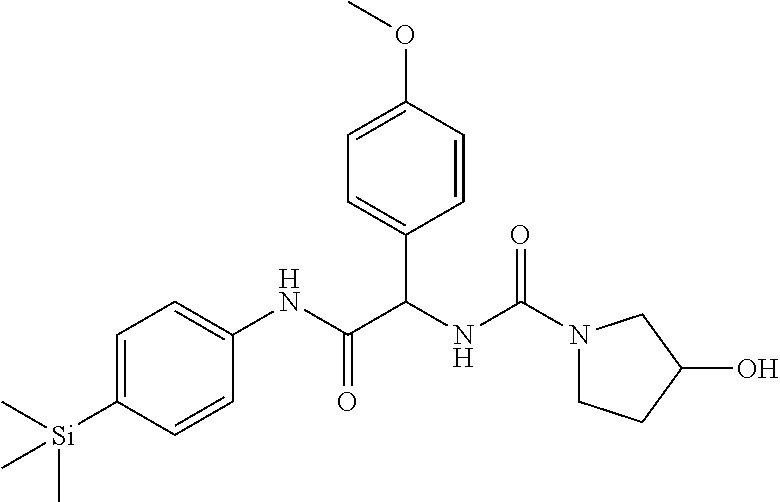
N1(C(NC(C(NC2=CC=C([Si](C)(C)C)C=C2)=O)C2=CC=C(OC)C=C2)=O)CCC(O)C1
